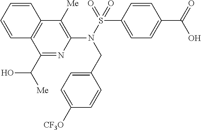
C1(C([Me])O)=NC(N(S(=O)(C2=CC=C(C(=O)O)C=C2)=O)CC2=CC=C([CF3O])C=C2)=C([Me])C2=C1C=CC=C2
